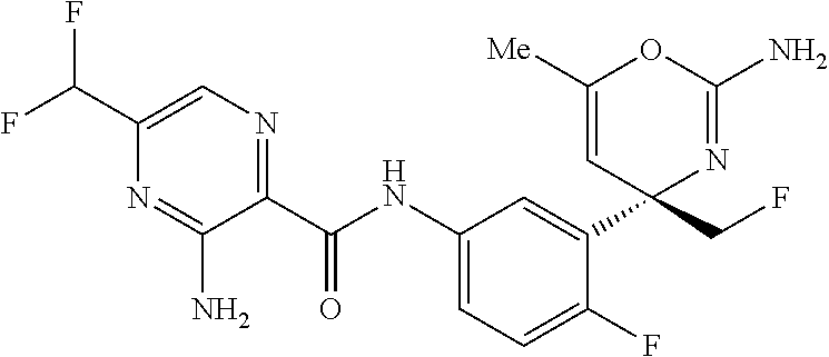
C1(C(NC2=CC=C(F)C(C3(CF)N=C(N)OC([Me])=C3)=C2)=O)=NC=C(C(F)F)N=C1N
